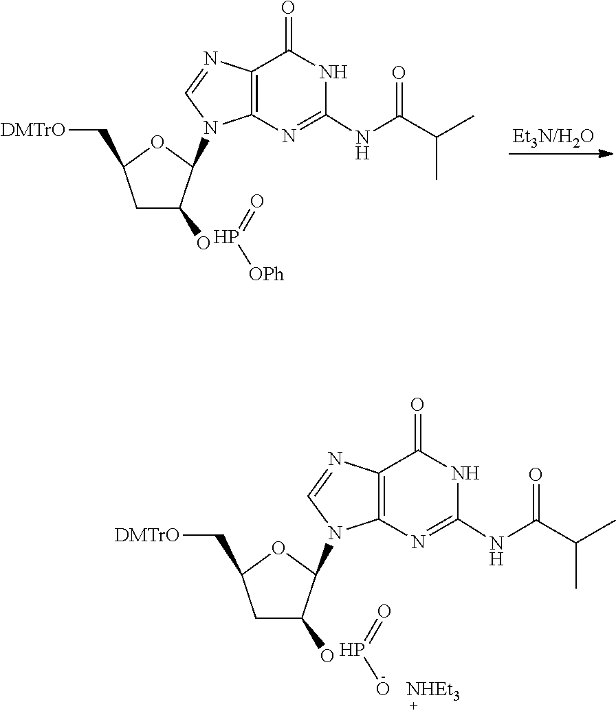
[Et3N/H2O].O=P[OPh].C1=NC2=C(N1C1C(O)CC(C[DMTrO])O1)N=C(NC(C(C)C)=O)NC2=O.O=PO.C1=NC2=C(N1C1C(O)CC(C[DMTrO])O1)N=C(NC(C(C)C)=O)NC2=O.[NHEt3]
